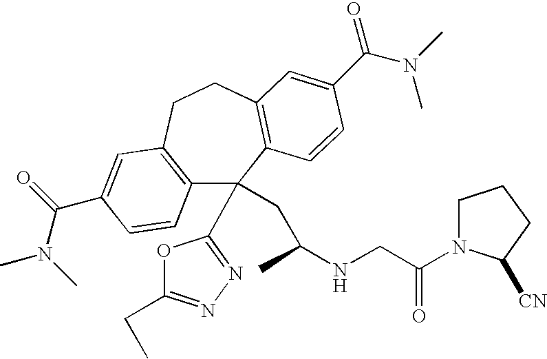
C12=C(CCC3=C(C1(CC(NCC(=O)N1CCCC1[CN])C)C1=NN=C(CC)O1)C=CC(C(=O)N(C)C)=C3)C=C(C(N(C)C)=O)C=C2
